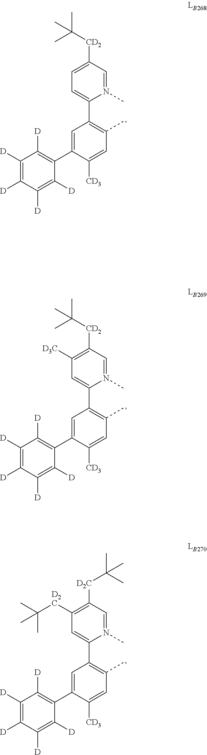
C1([D])=C([D])C([D])=C([D])C(C2=CC(C3=CC=C([CD2]C(C)(C)C)C=N3C)=C(C)C=C2[CD3])=C1[D].C1([D])=C([D])C([D])=C([D])C(C2=CC(C3=CC([D3C])=C([CD2]C(C)(C)C)C=N3C)=C(C)C=C2[CD3])=C1[D].C1([D])=C([D])C([D])=C([D])C(C2=CC(C3=CC([D2C]C(C)(C)C)=C([D2C]C(C)(C)C)C=N3C)=C(C)C=C2[CD3])=C1[D]
